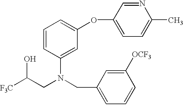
C(CN(CC1=CC=CC([OCF3])=C1)C1=CC(OC2=CC=C(C)N=C2)=CC=C1)([F3C])O
